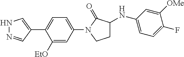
N1N=CC(C2=CC=C(N3CCC(NC4=CC=C(F)C([OMe])=C4)C3=O)C=C2[EtO])=C1
